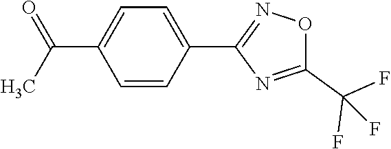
C1=CC(C2=NOC(C(F)(F)F)=N2)=CC=C1C(=O)C
